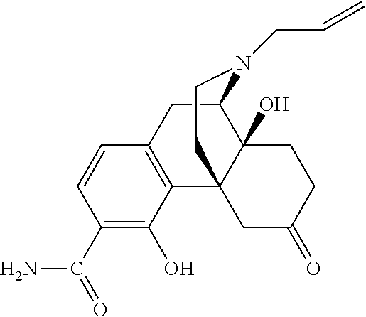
C1(C(N)=O)=C(O)C2=C(C=C1)CC1C3(O)C2(CC(=O)CC3)CCN1CC=C
